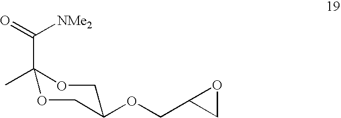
C1(C)(C(=O)[NMe2])OCC(OCC2CO2)CO1
